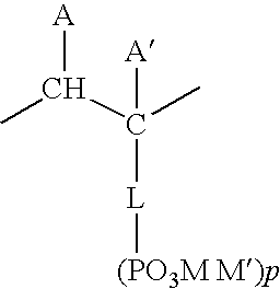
CC(C(C)([A])[L][(PO3M M)p])[A]
